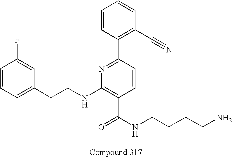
C1=C(CCNC2=C(C(NCCCCN)=O)C=CC(C3=C(C#N)C=CC=C3)=N2)C=C(F)C=C1
